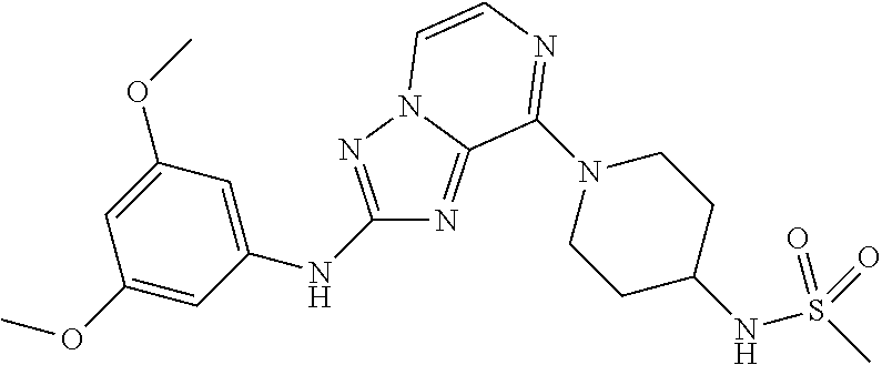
C1(NC2=CC(OC)=CC(OC)=C2)=NN2C(=N1)C(N1CCC(NS(C)(=O)=O)CC1)=NC=C2
